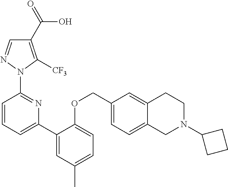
C1(C(=O)O)=C([CF3])N(C2=NC(C3=CC(C)=CC=C3OCC3=CC=C4C(=C3)CCN(C3CCC3)C4)=CC=C2)N=C1
